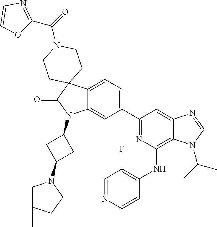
C12=CC=C(C3=NC(NC4=C(F)C=NC=C4)=C4C(=C3)N=CN4C(C)C)C=C1N(C1CC(N3CC(C)(C)CC3)C1)C(=O)C21CCN(C(=O)C2=NC=CO2)CC1
